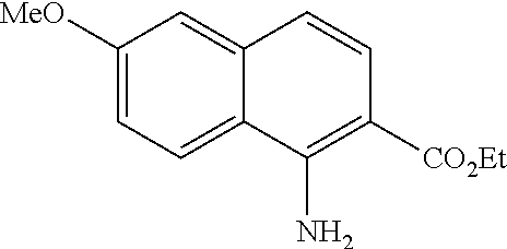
C1([MeO])=CC=C2C(=C1)C=CC([CO2Et])=C2N
